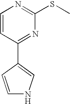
C1=CC(C2=CNC=C2)=NC(SC)=N1
